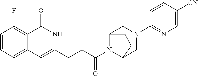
C1=CC=C2C(=C1F)C(=O)NC(CCC(N1C3CN(C4=NC=C([CN])C=C4)CC1CC3)=O)=C2
